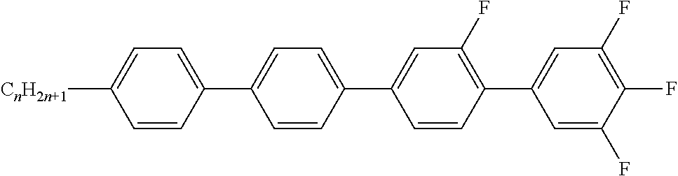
C1(C2=CC=C(C3=CC(F)=C(C4=CC(F)=C(F)C(F)=C4)C=C3)C=C2)=CC=C([CnH2n+1])C=C1
